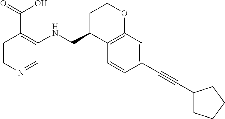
C1=CN=CC(NCC2C3=C(OCC2)C=C(C#CC2CCCC2)C=C3)=C1C(=O)O
